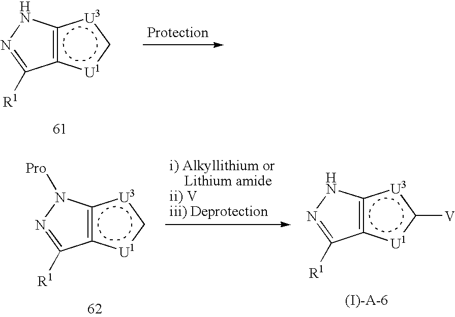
c12[U1]c[U3]c~1NN=C2[R1].c12[U1]c[U3]c~1N([Pro])N=C2[R1].c12[U1]c([V])[U3]c~1NN=C2[R1]
